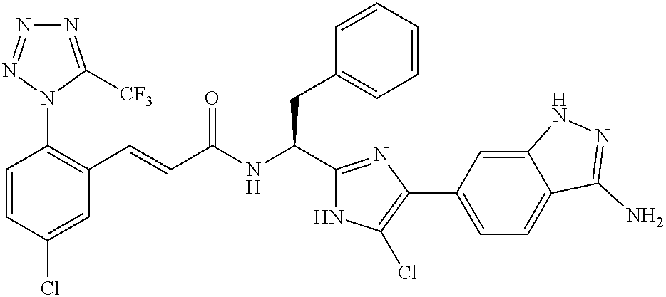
C1=CC(Cl)=CC(C=CC(NC(C2=NC(C3=CC=C4C(=C3)NN=C4N)=C(Cl)N2)CC2=CC=CC=C2)=O)=C1N1C([CF3])=NN=N1
